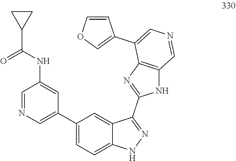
C1=NC=C(C2=CC=C3C(=C2)C(C2=NC4=C(N2)C=NC=C4C2=COC=C2)=NN3)C=C1NC(C1CC1)=O
